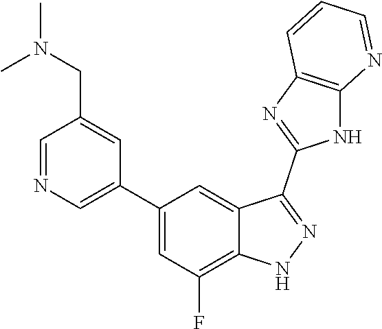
C1=NC=C(C2=CC(F)=C3C(=C2)C(C2=NC4=C(N2)N=CC=C4)=NN3)C=C1CN(C)C
